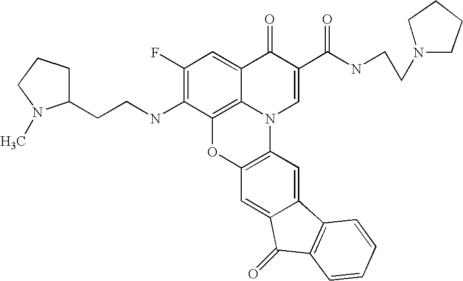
C1(F)=C(NCCC2CCCN2C)C2=C3C(=C1)C(=O)C(C(NCCN1CCCC1)=O)=CN3C1=C(O2)C=C2C(=C1)C1=C(C2=O)C=CC=C1
